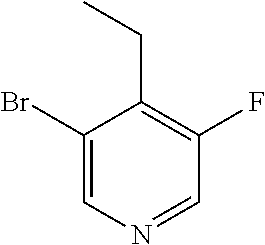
C1(Br)=CN=CC(F)=C1CC
